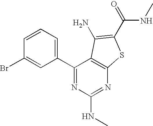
C1(Br)=CC(C2=NC(NC)=NC3=C2C(N)=C(C(NC)=O)S3)=CC=C1
